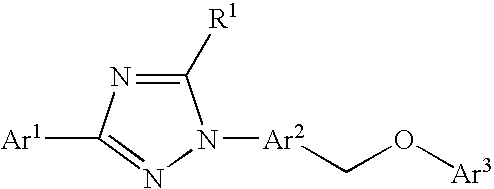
C1([R1])=NC([Ar1])=NN1[Ar2]CO[Ar3]
